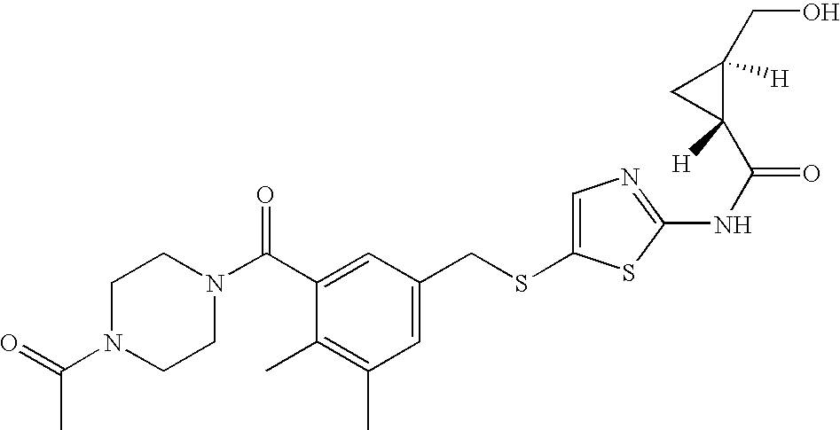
C1N(C(=O)C)CCN(C(C2=CC(CSC3=CN=C(NC(=O)C4([H])C(CO)([H])C4)S3)=CC(C)=C2C)=O)C1
